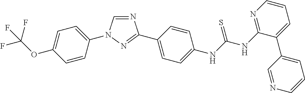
C1=C(OC(F)(F)F)C=CC(N2C=NC(C3=CC=C(NC(NC4=NC=CC=C4C4=CC=CN=C4)=S)C=C3)=N2)=C1
